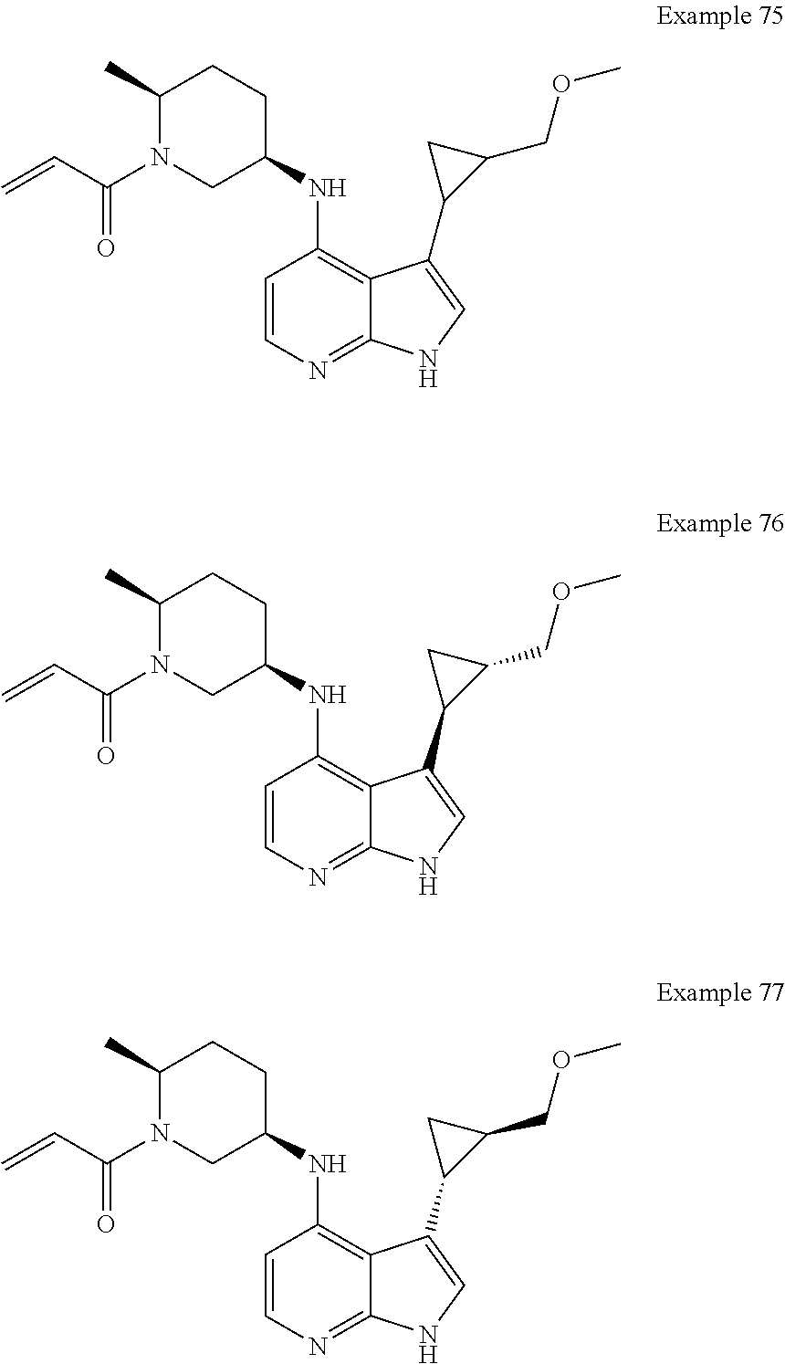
C1=CC(NC2CCC(C)N(C(C=C)=O)C2)=C2C(=N1)NC=C2C1C(COC)C1.C1=CC(NC2CCC(C)N(C(C=C)=O)C2)=C2C(=N1)NC=C2C1C(COC)C1.C1=CC(NC2CCC(C)N(C(C=C)=O)C2)=C2C(=N1)NC=C2C1C(COC)C1
